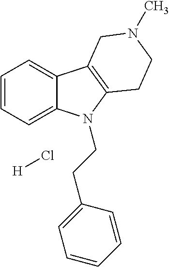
C1=CC=C2C(=C1)C1=C(N2CCC2=CC=CC=C2)CCN(C)C1.[H]Cl
